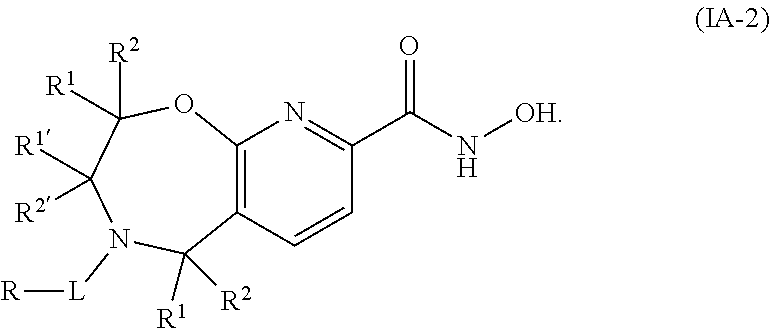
C12=C(C=CC(C(N[OH])=O)=N1)C([R1])([R2])N([L][R])C([R1])([R2])C([R1])([R2])O2
